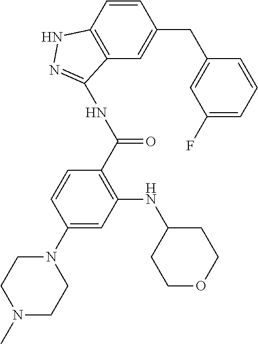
C1(N2CCN(C)CC2)=CC(NC2CCOCC2)=C(C(NC2=NNC3=C2C=C(CC2=CC(F)=CC=C2)C=C3)=O)C=C1
